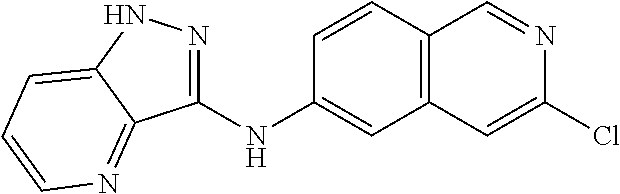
C1(NC2=CC3=C(C=C2)C=NC(Cl)=C3)=NNC2=CC=CN=C12
